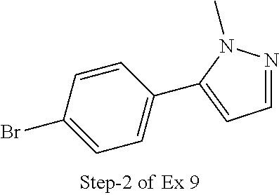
C1=CC(Br)=CC=C1C1=CC=NN1C
